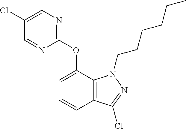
C1(Cl)=CN=C(OC2=CC=CC3=C2N(CCCCCC)N=C3Cl)N=C1
